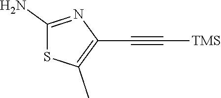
C([TMS])#CC1=C(C)SC(N)=N1
